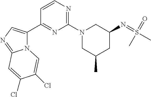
N12C(C3=NC(N4CC(C)CC(N=S(C)(=O)C)C4)=NC=C3)=CN=C1C=C(Cl)C(Cl)=C2
